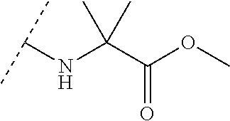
C(C(OC)=O)(NC(C)C)(C)C
